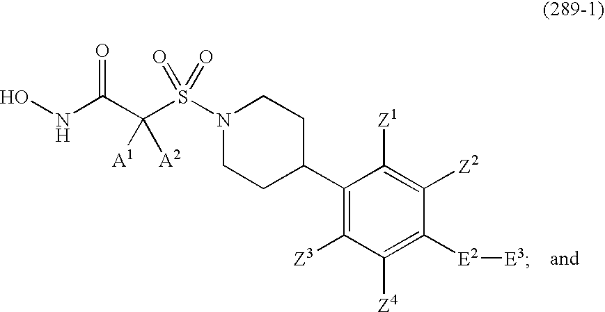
ONC(C(S(N1CCC(C2=C([Z3])C([Z4])=C([E2][E3])C([Z2])=C2[Z1])CC1)(=O)=O)([A1])[A2])=O
